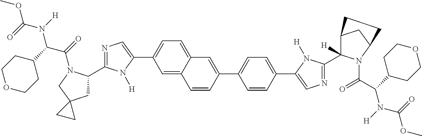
COC(N([H])C(C1CCOCC1)C(=O)N1C(C2=NC=C(C3=CC=C4C(=C3)C=CC(C3=CC=C(C5=CN=C(C6([H])C7CC(N6C(=O)C(C6CCOCC6)N([H])C(=O)OC)CC7)N5[H])C=C3)=C4)N2[H])CC2(C1)CC2)=O
